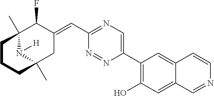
C12(C)N([H])C(C)(CC(=CC3=NC=C(C4=C(O)C=C5C(=C4)C=CN=C5)N=N3)C1F)CCC2
